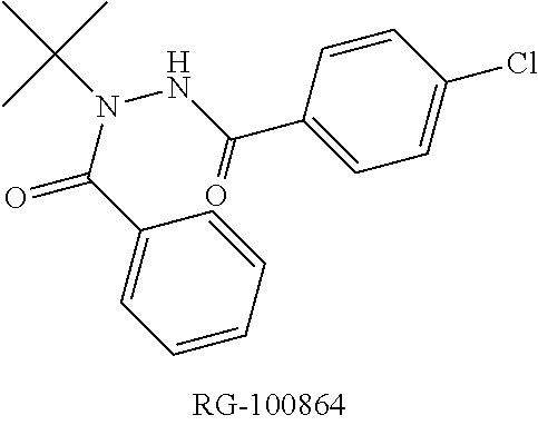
C1(C(N(NC(C2=CC=C(Cl)C=C2)=O)C(C)(C)C)=O)=CC=CC=C1
